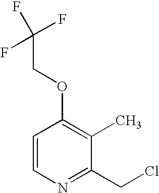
C1=CN=C(CCl)C(C)=C1OCC(F)(F)F
